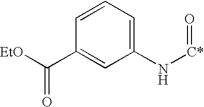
C1=CC=C(N[C*]=O)C=C1C([EtO])=O
